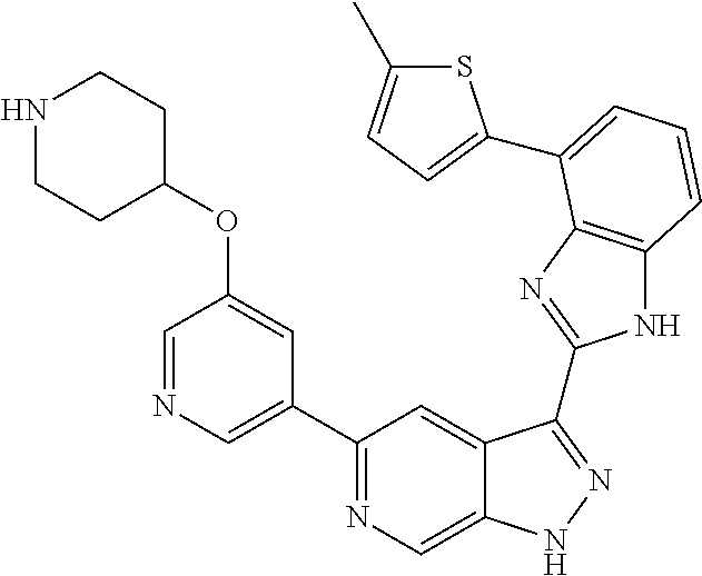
C1(C2=NC=C3C(=C2)C(C2=NC4=C(N2)C=CC=C4C2=CC=C(C)S2)=NN3)=CN=CC(OC2CCNCC2)=C1
